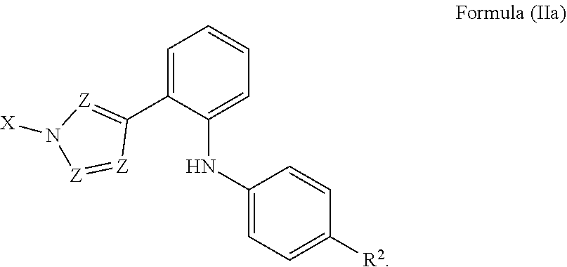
C1=C(C2=[Z]N([X])[Z]=[Z]2)C(NC2=CC=C([R2])C=C2)=CC=C1
